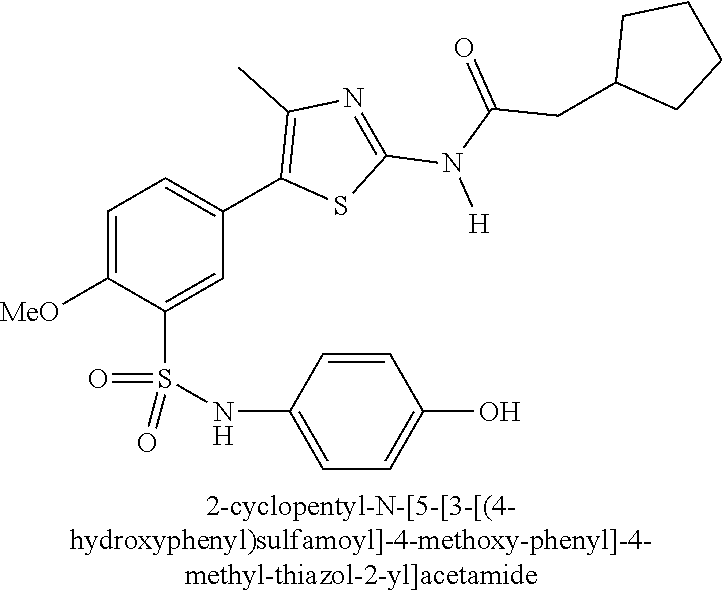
C1=C([MeO])C(S(NC2=CC=C(O)C=C2)(=O)=O)=CC(C2=C(C)N=C(N(C(=O)CC3CCCC3)[H])S2)=C1
